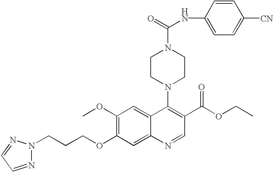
C1(OC)=C(OCCCN2N=CC=N2)C=C2C(=C1)C(N1CCN(C(=O)NC3=CC=C([CN])C=C3)CC1)=C(C(OCC)=O)C=N2
